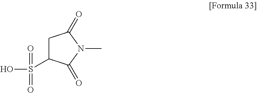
OS(C1CC(=O)N(C)C1=O)(=O)=O
